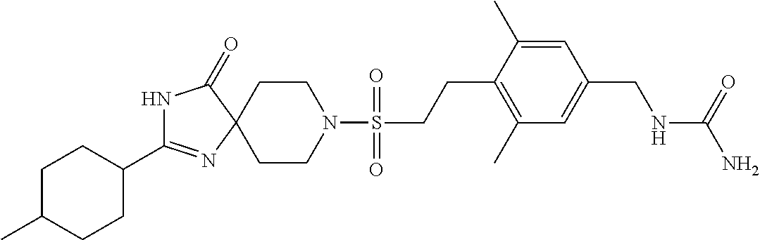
C1C(C2=NC3(CCN(S(=O)(=O)CCC4=C(C)C=C(CNC(=O)N)C=C4C)CC3)C(=O)N2)CCC(C)C1
